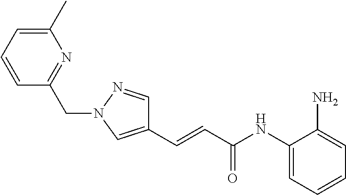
C(=CC(NC1=CC=CC=C1N)=O)C1=CN(CC2=NC(C)=CC=C2)N=C1
